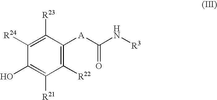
C1([R22])=C([A]C(N[R3])=O)C([R23])=C([R24])C(O)=C1[R21]
